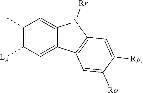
C1(C)=C([LA])C=C2C(=C1)N([Rr])C1=C2C=C([Ro])C([Rp])=C1
